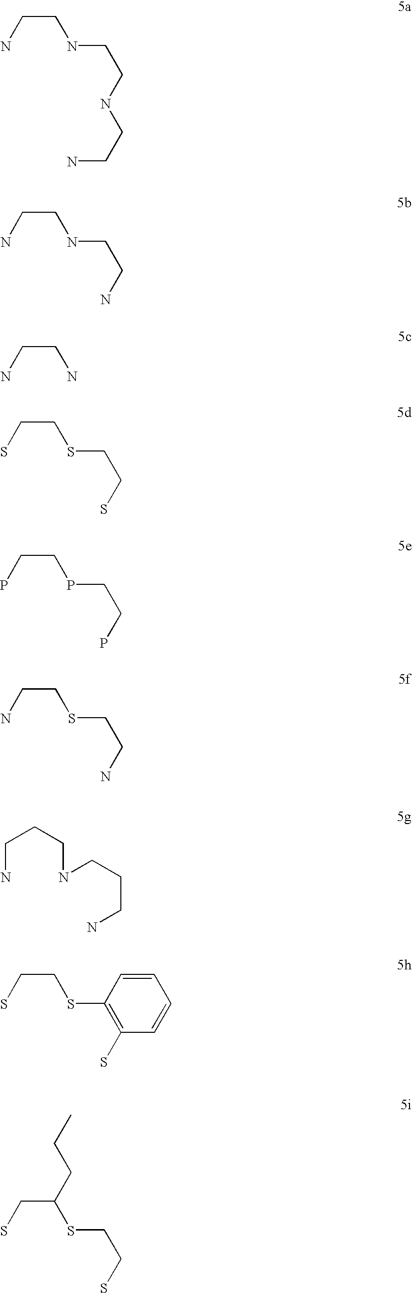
C(N)CNCCNCCN.C(N)CNCCN.C(N)CN.C(S)CSCCS.C(P)CPCCP.C(N)CSCCN.C(N)CCNCCCN.C(S)CSC1=C(S)C=CC=C1.C(S)C(SCCS)CCC
